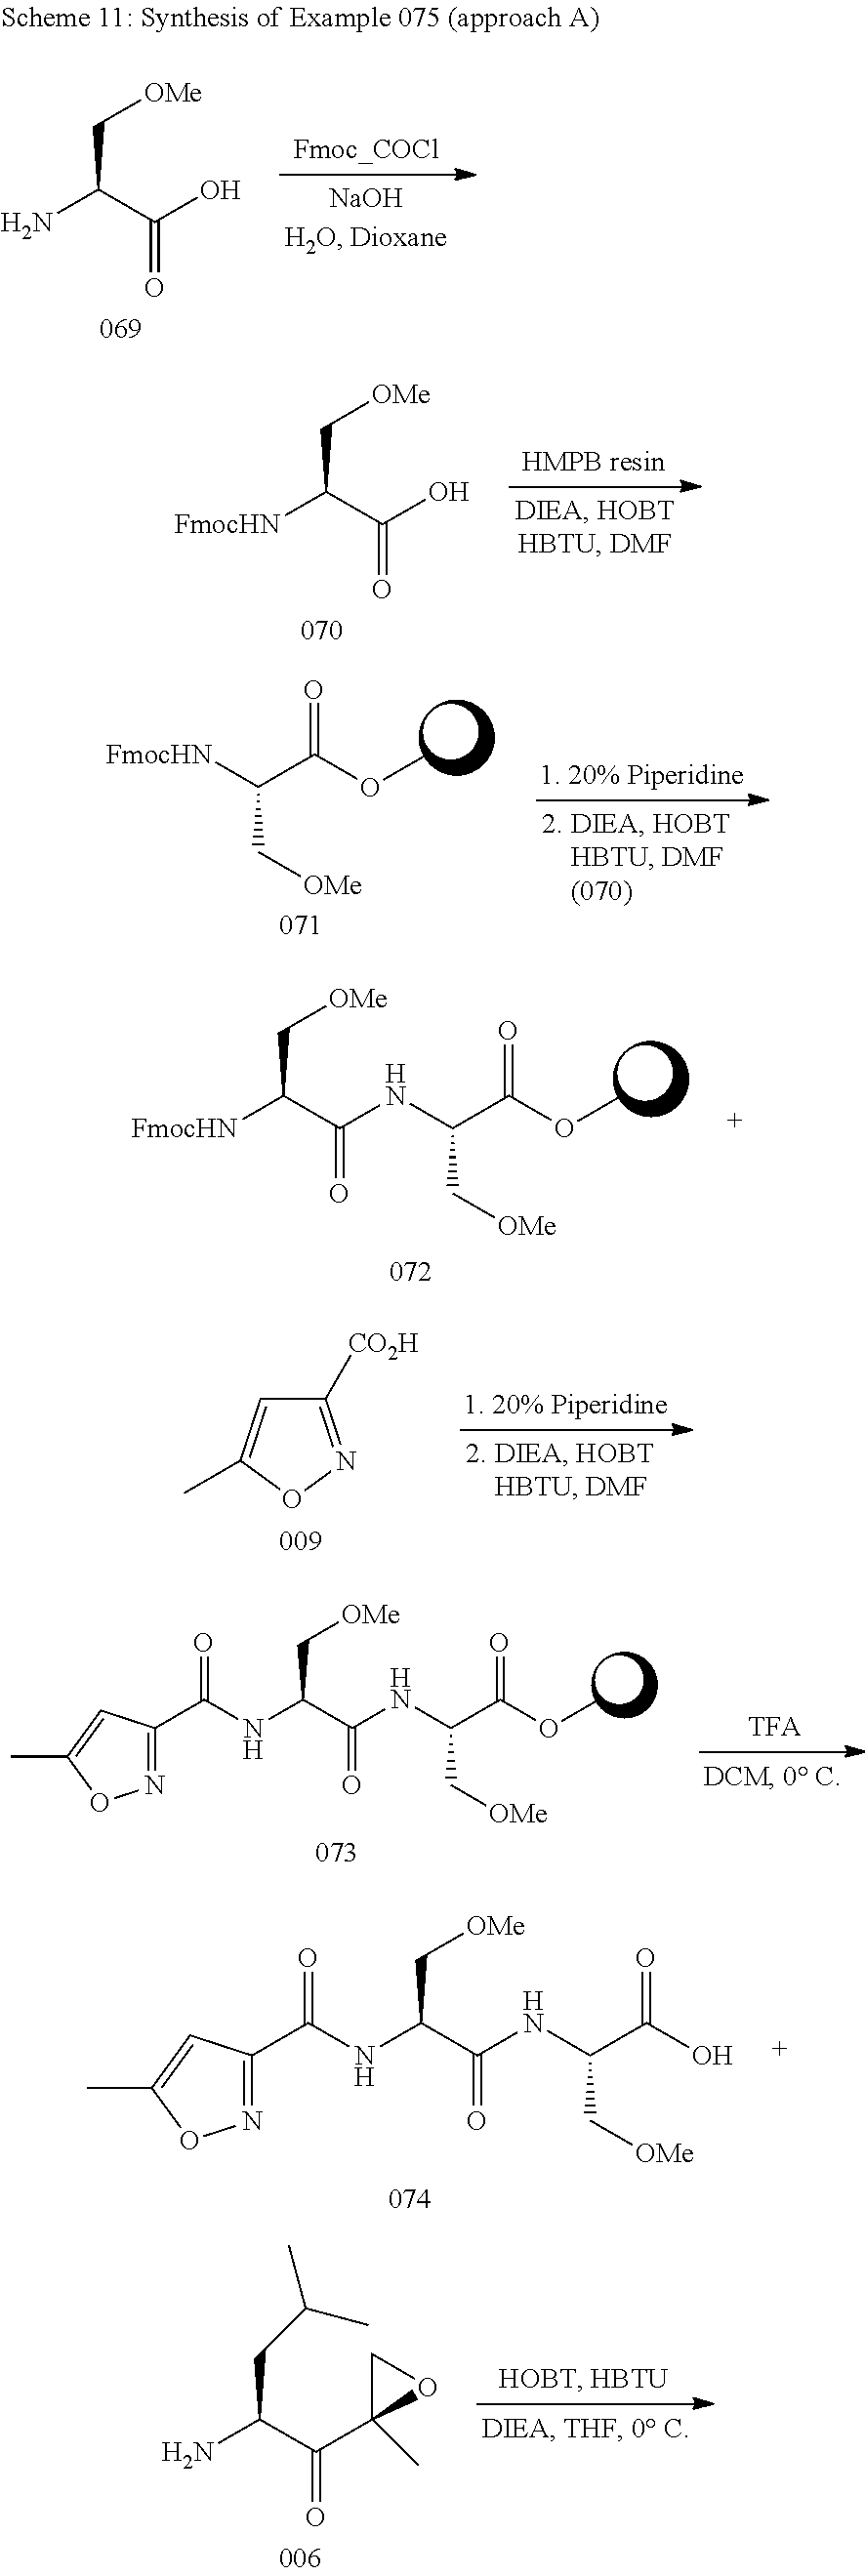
C(C(C(O)=O)N)[OMe].C(C(C(O)=O)[FmocHN])[OMe].C(C([FmocHN])C(OC)=O)[OMe].C(C(NC(C([FmocHN])C[OMe])=O)C(OC)=O)[OMe].C1([CO2H])=NOC(C)=C1.C(C(NC(C(NC(C1=NOC(C)=C1)=O)C[OMe])=O)C(OC)=O)[OMe].C(C(NC(C(NC(C1=NOC(C)=C1)=O)C[OMe])=O)C(O)=O)[OMe].C(C(C(C1(C)OC1)=O)N)C(C)C
